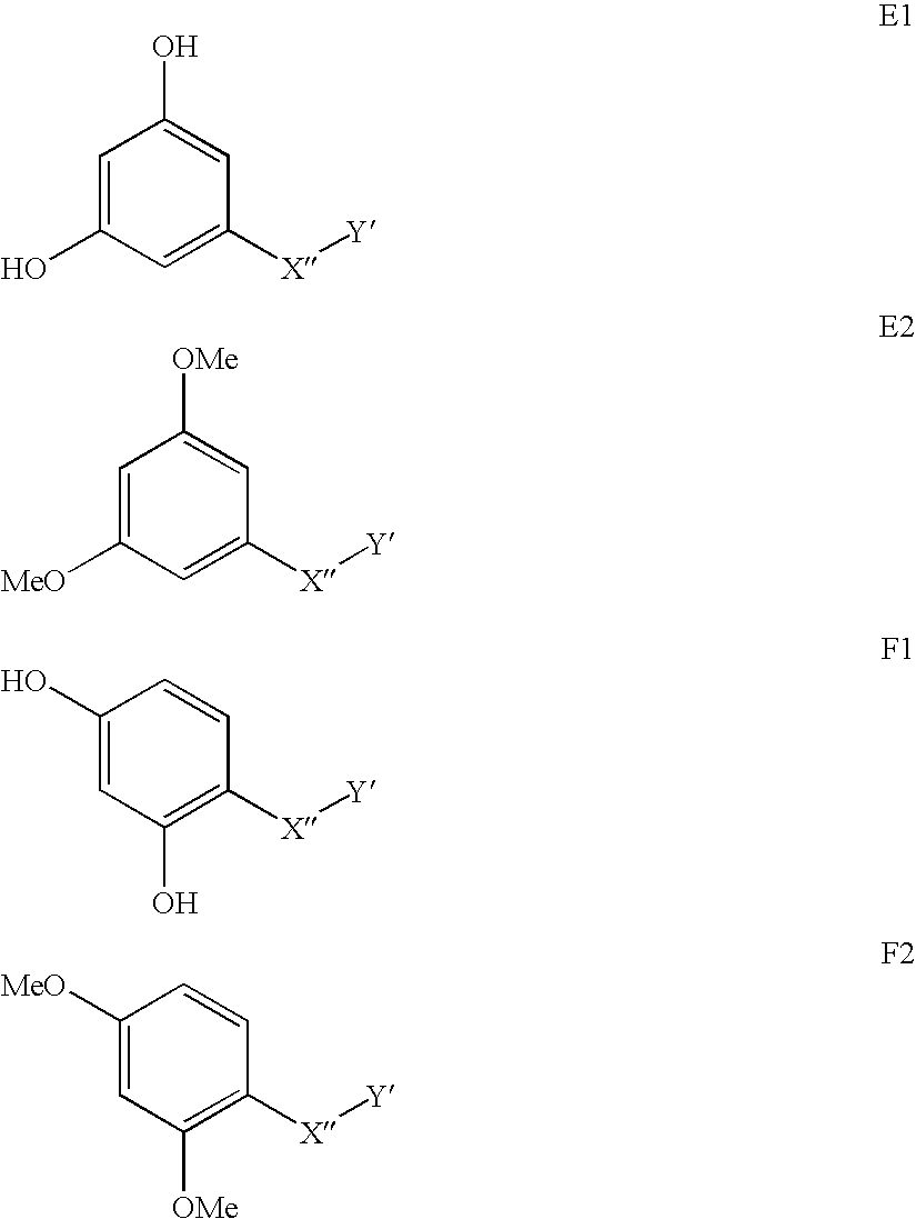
C1(O)=CC(O)=CC([X][Y])=C1.C1([MeO])=CC([OMe])=CC([X][Y])=C1.C1(O)=CC(O)=C([X][Y])C=C1.C1=C([MeO])C=CC([X][Y])=C1[OMe]
